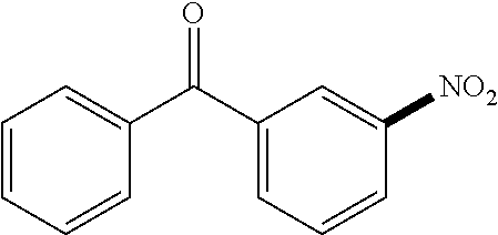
C1(C(C2=CC=CC=C2)=O)=CC=CC([NO2])=C1
